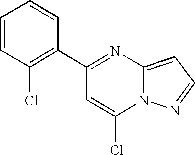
C1(C2=C(Cl)C=CC=C2)=NC2=CC=NN2C(Cl)=C1
